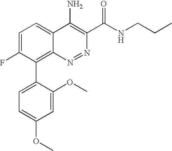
C1=C(OC)C(C2=C3C(=CC=C2F)C(N)=C(C(NCCC)=O)N=N3)=CC=C1OC
